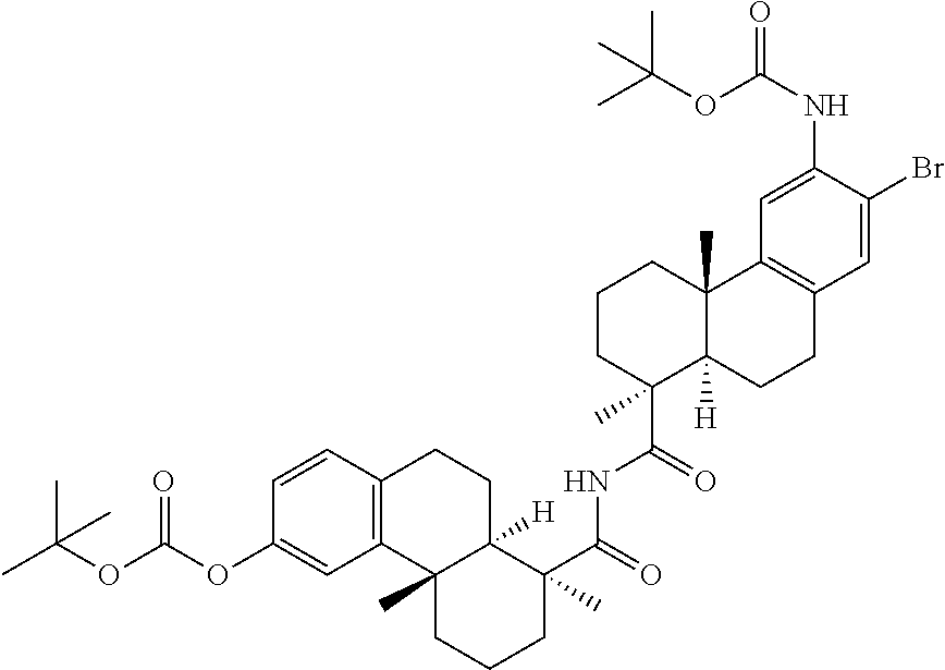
C1=CC2=C(C=C1OC(OC(C)(C)C)=O)C1(C)C([H])(CC2)C(C(=O)NC(C2(C)C3([H])C(C)(CCC2)C2=C(CC3)C=C(Br)C(NC(=O)OC(C)(C)C)=C2)=O)(C)CCC1
